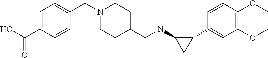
C1(C2=CC(OC)=C(OC)C=C2)C(NCC2CCN(CC3=CC=C(C(O)=O)C=C3)CC2)C1
